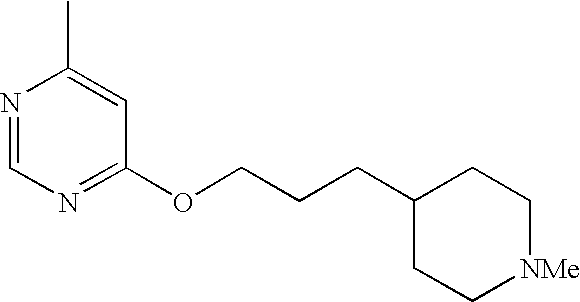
N1=CN=C(OCCCC2CC[NMe]CC2)C=C1C
